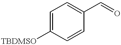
C1=C([TBDMSO])C=CC(C=O)=C1
